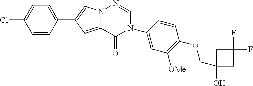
ClC1=CC=C(C2=CN3C(=C2)C(=O)N(C2=CC([OMe])=C(OCC4(O)CC(F)(F)C4)C=C2)C=N3)C=C1
